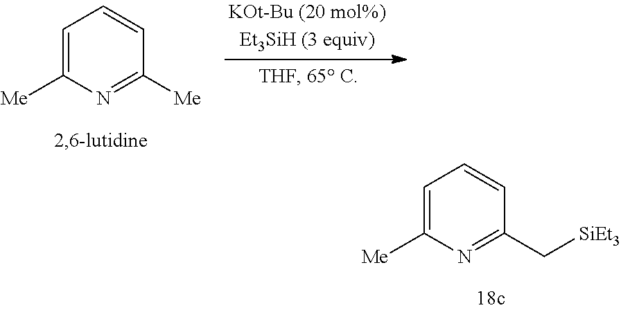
C1=C([Me])N=C(C[SiEt3])C=C1.C1=C([Me])N=C([Me])C=C1
